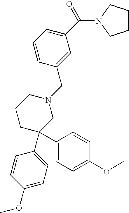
C1CCN(C(C2=CC=CC(CN3CCCC(C4=CC=C(OC)C=C4)(C4=CC=C(OC)C=C4)C3)=C2)=O)C1
